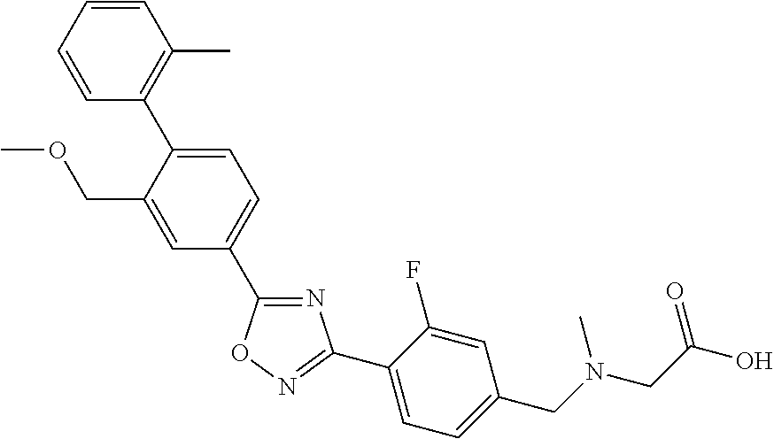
N1=C(C2=CC=C(C3=C(C)C=CC=C3)C(COC)=C2)ON=C1C1=CC=C(CN(CC(O)=O)C)C=C1F
